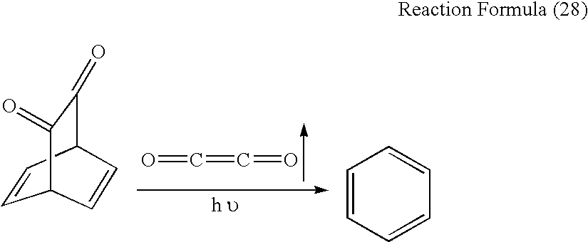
C1=CC2C(=O)C(=O)C1C=C2.C1=CC=CC=C1.O=C=C=O
